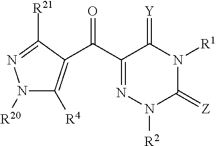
N1([R20])C([R4])=C(C(C2=NN([R2])C(=[Z])N([R1])C2=[Y])=O)C([R21])=N1
